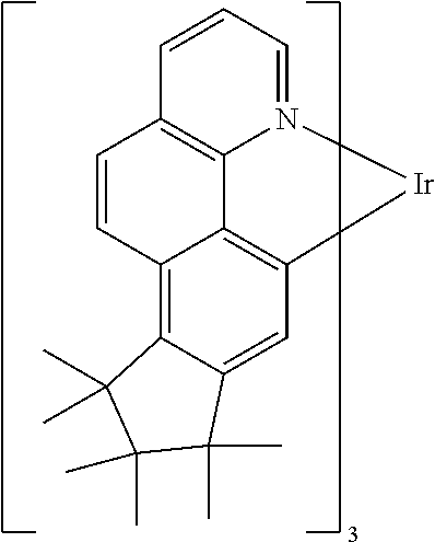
C12=C3C(=CC4=C1C1=C(C=CC=N1[Ir]4)C=C2)C(C)(C)C(C)(C)C3(C)C
